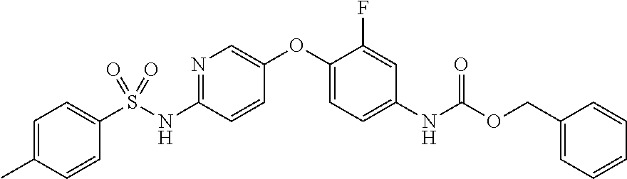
C1=C(C)C=CC(S(NC2=NC=C(OC3=CC=C(NC(OCC4=CC=CC=C4)=O)C=C3F)C=C2)(=O)=O)=C1
